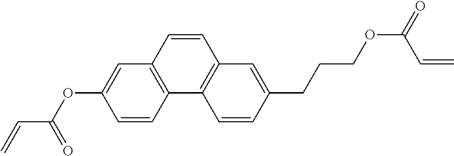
C(C(OC1=CC2=C(C=C1)C1=C(C=C2)C=C(CCCOC(=O)C=C)C=C1)=O)=C
